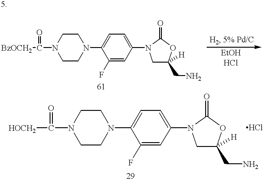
C1CN(C2=CC=C(N3CC([H])(CN)OC3=O)C=C2F)CCN1C(=O)[BzOCH2].C1CN(C2=CC=C(N3CC([H])(CN)OC3=O)C=C2F)CCN1C(=O)[HOCH2]
